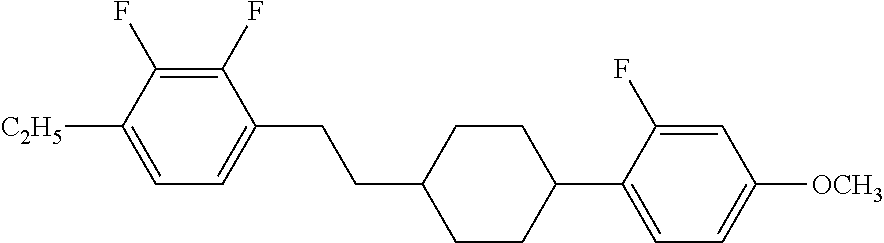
C1(F)=C(F)C([C2H5])=CC=C1CCC1CCC(C2=CC=C([OCH3])C=C2F)CC1
